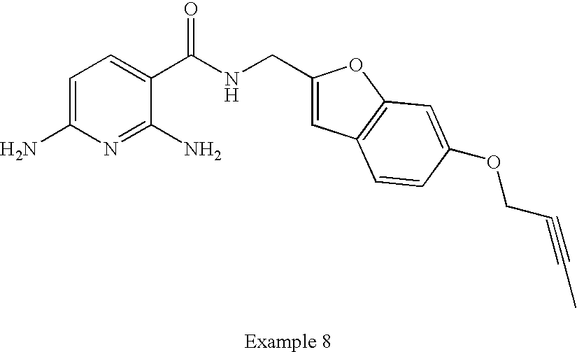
C1=C(N)N=C(N)C(C(NCC2=CC3=C(O2)C=C(OCC#CC)C=C3)=O)=C1
